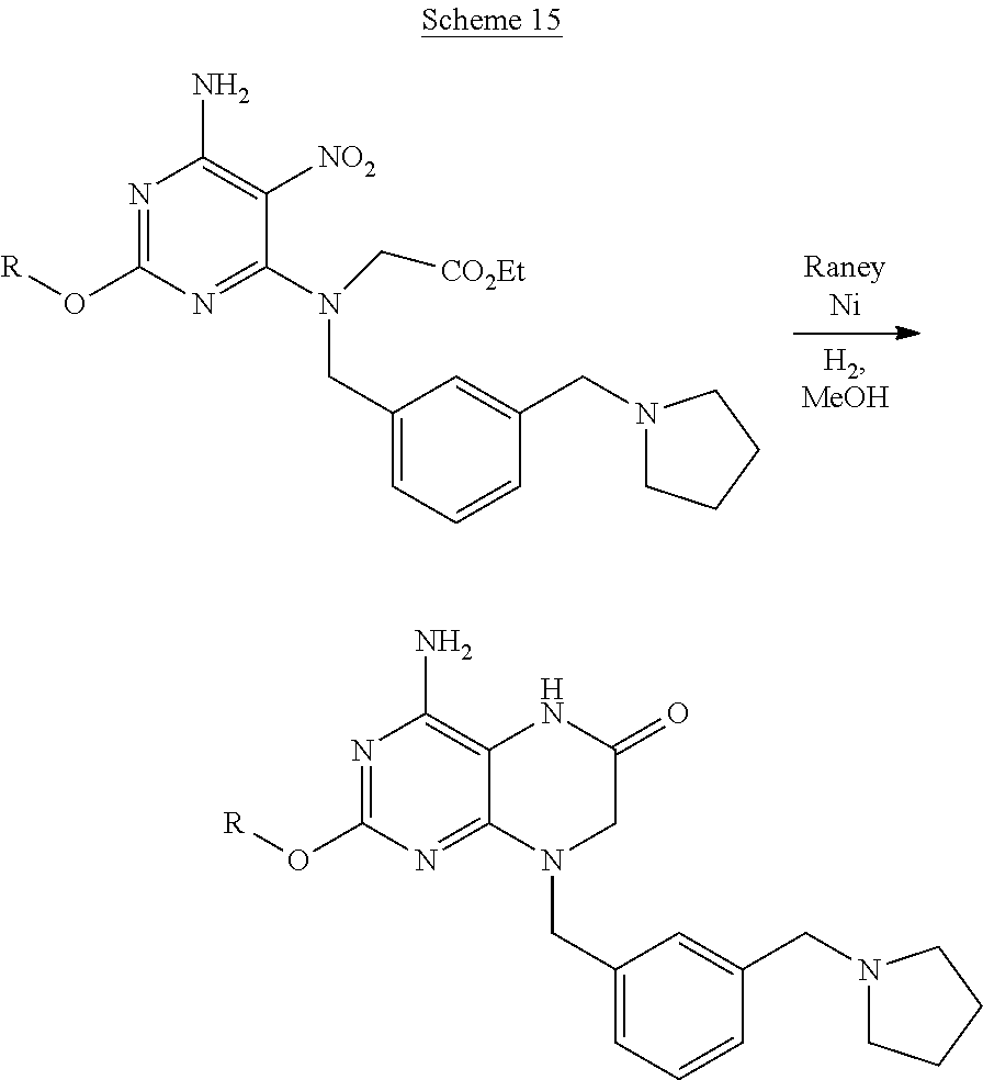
N1=C(O[R])N=C(N(CC2=CC=CC(CN3CCCC3)=C2)C[CO2Et])C([NO2])=C1N.N1=C(O[R])N=C2C(=C1N)NC(=O)CN2CC1=CC=CC(CN2CCCC2)=C1
